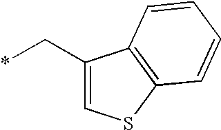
*CC1=CSC2=C1C=CC=C2
